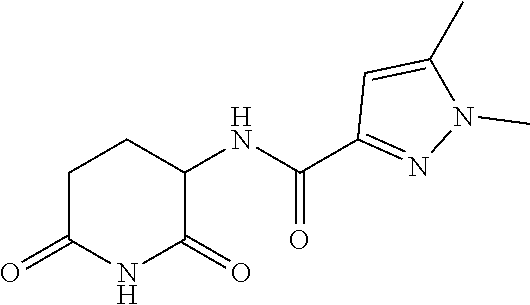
C1C(=O)NC(=O)C(NC(C2=NN(C)C(C)=C2)=O)C1
